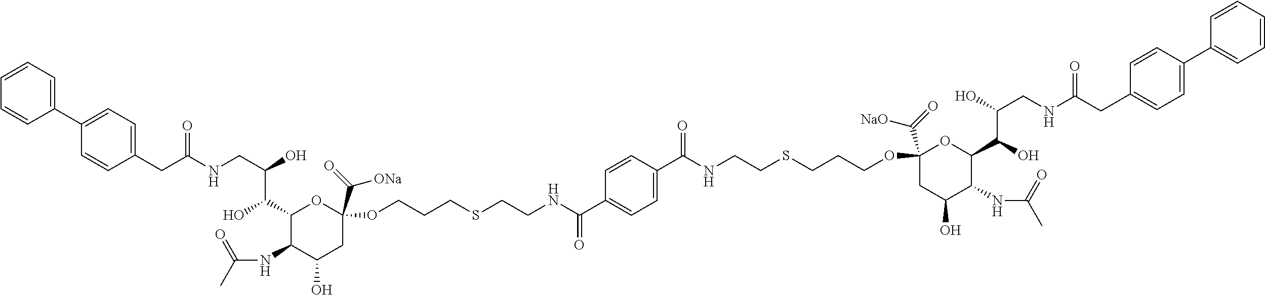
C(NCC(O)C(C1C(NC(C)=O)C(O)CC(C(=O)[ONa])(OCCCSCCNC(C2=CC=C(C(NCCSCCCOC3(C(=O)[NaO])CC(O)C(NC(C)=O)C(C(O)C(O)CNC(CC4=CC=C(C5=CC=CC=C5)C=C4)=O)O3)=O)C=C2)=O)O1)O)(=O)CC1=CC=C(C2=CC=CC=C2)C=C1
